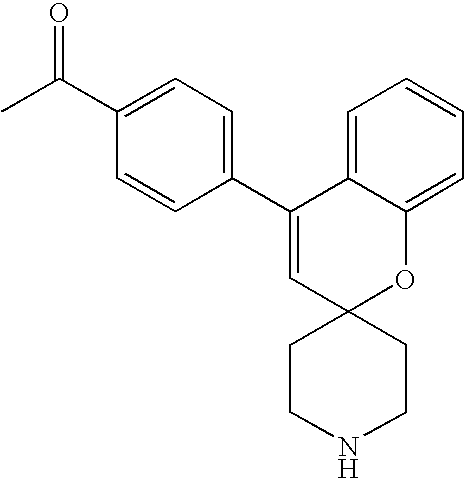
CC(C1=CC=C(C2=CC3(OC4=CC=CC=C24)CCNCC3)C=C1)=O
